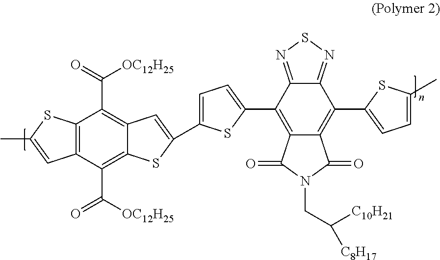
C12=C(C3=CC=C(C4=CC5=C(C(=O)[OC12H25])C6=C(C(C([OC12H25])=O)=C5S4)C=C(C)S6)S3)C3=NSN=C3C(C3=CC=C(C)S3)=C1C(=O)N(CC([C10H21])[C8H17])C2=O
